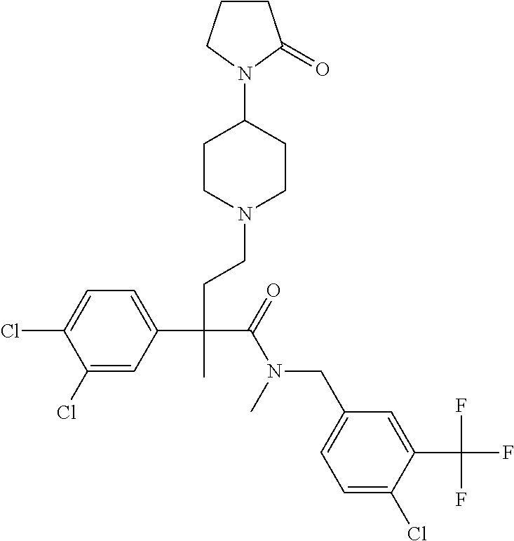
C1(Cl)=CC(C(CCN2CCC(N3CCCC3=O)CC2)(C(=O)N(CC2=CC=C(Cl)C(C(F)(F)F)=C2)C)C)=CC=C1Cl
